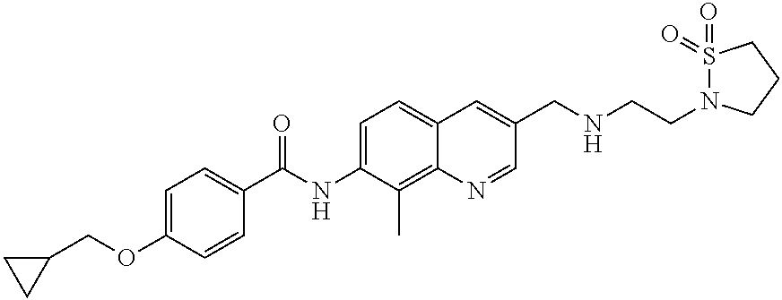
C(OC1=CC=C(C(NC2=CC=C3C(=C2C)N=CC(CNCCN2S(=O)(=O)CCC2)=C3)=O)C=C1)C1CC1
